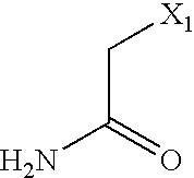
C(C(=O)N)[X1]
